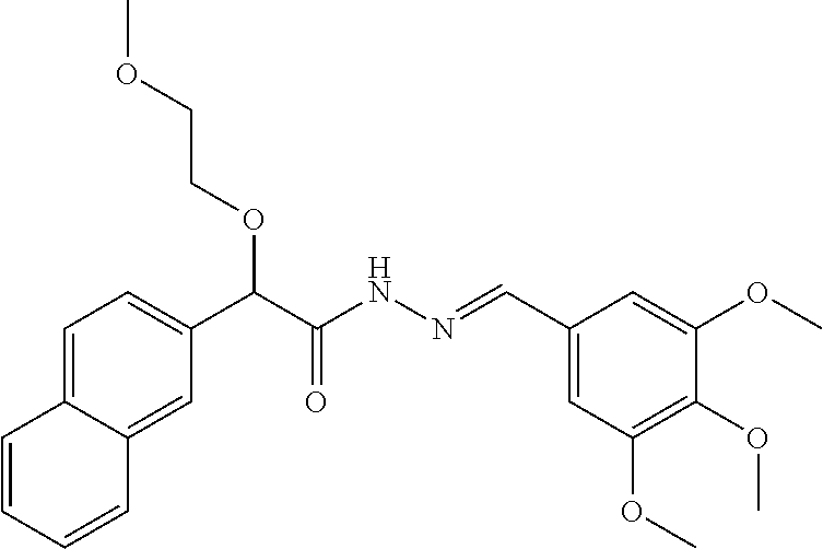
C(C(NN=CC1=CC(OC)=C(OC)C(OC)=C1)=O)(OCCOC)C1=CC=C2C(=C1)C=CC=C2
